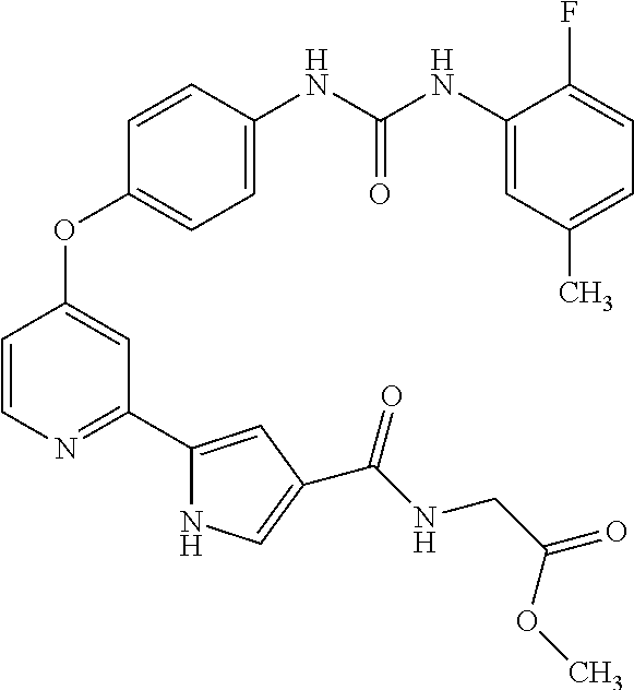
C1=C(NC(NC2=CC(C)=CC=C2F)=O)C=CC(OC2=CC(C3=CC(C(NCC(=O)OC)=O)=CN3)=NC=C2)=C1
